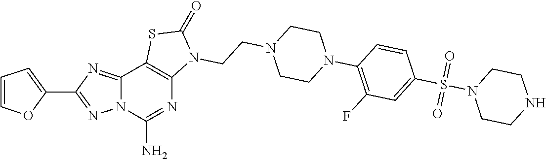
C12=NC(C3=CC=CO3)=NN1C(N)=NC1=C2SC(=O)N1CCN1CCN(C2=C(F)C=C(S(N3CCNCC3)(=O)=O)C=C2)CC1
